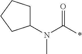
C1(N(C(*)=O)C)CCCC1
